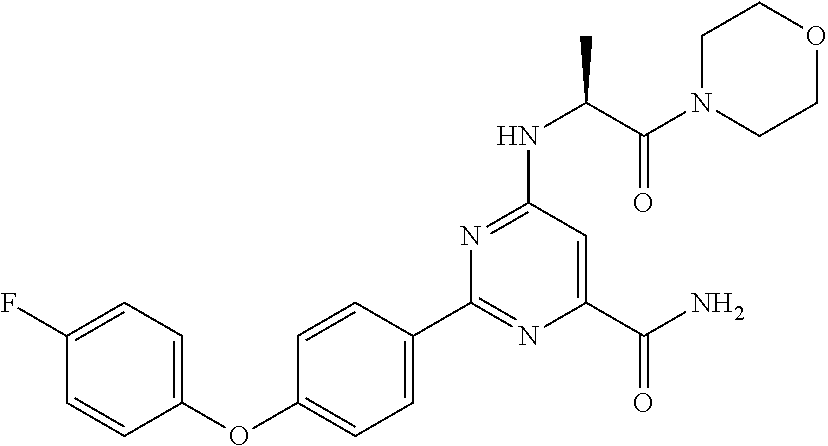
C1=CC(OC2=CC=C(C3=NC(C(N)=O)=CC(NC(C(N4CCOCC4)=O)C)=N3)C=C2)=CC=C1F
